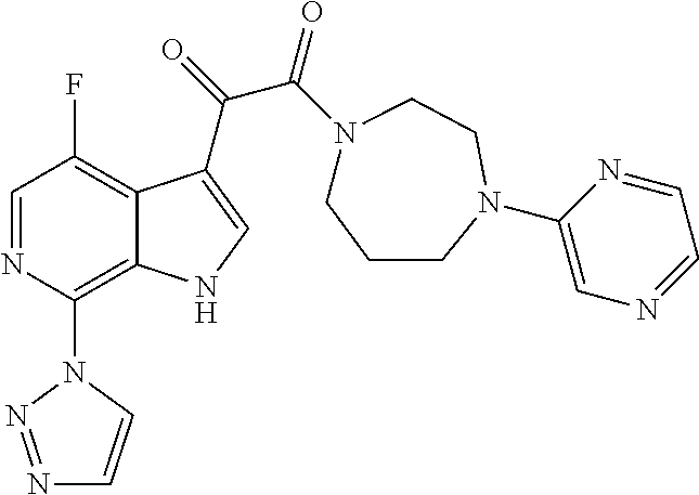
C1=NC(N2N=NC=C2)=C2C(=C1F)C(C(C(=O)N1CCCN(C3=CN=CC=N3)CC1)=O)=CN2
